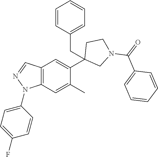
C12=C(C=C(C)C(C3(CC4=CC=CC=C4)CN(C(=O)C4=CC=CC=C4)CC3)=C1)N(C1=CC=C(F)C=C1)N=C2
